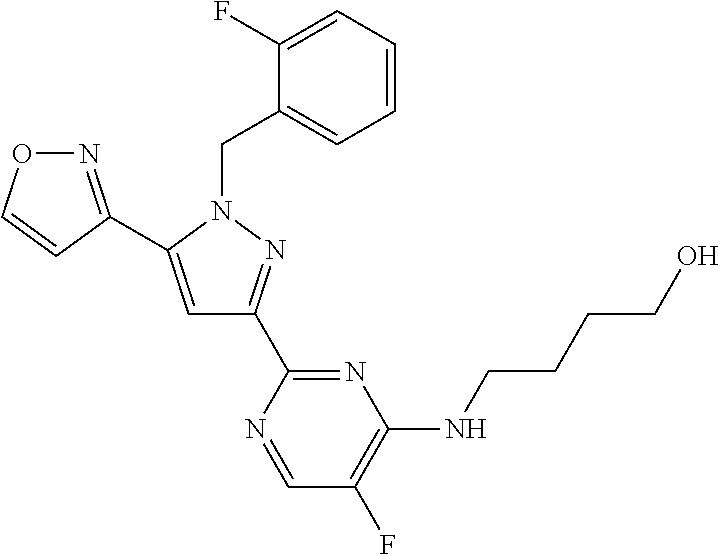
N1=C(C2=CC(C3=NC(NCCCCO)=C(F)C=N3)=NN2CC2=CC=CC=C2F)C=CO1
